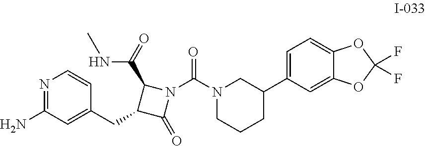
N1=C(N)C=C(CC2C(=O)N(C(N3CCCC(C4=CC=C5C(=C4)OC(F)(F)O5)C3)=O)C2C(=O)NC)C=C1
